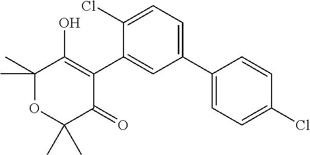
C1(C)(C)OC(C)(C)C(=O)C(C2=CC(C3=CC=C(Cl)C=C3)=CC=C2Cl)=C1O
